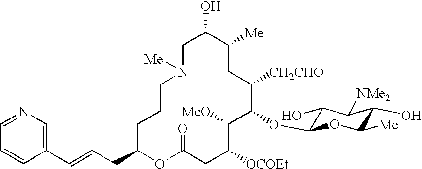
C1C(O)C([Me])CC([CH2CHO])C(OC2C(O)C([NMe2])C(O)C([Me])O2)C([MeO])C([OCOEt])CC(=O)OC(CC=CC2=CN=CC=C2)CCCN1[Me]
